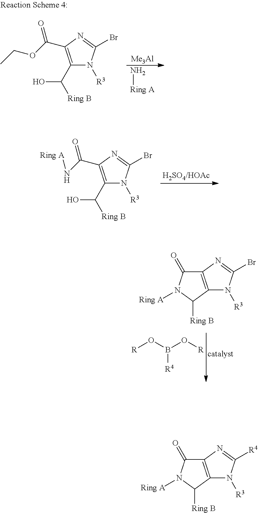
N[Ring A].[Me3Al].C1(C(O)[Ring B])=C(C(=O)OCC)N=C(Br)N1[R3].C1(C(O)[Ring B])=C(C(=O)N[Ring A])N=C(Br)N1[R3].[R]OB(O[R])[R4].C12=C(N=C(Br)N1[R3])C(=O)N([Ring A])C2[Ring B].C12=C(N=C([R4])N1[R3])C(=O)N([Ring A])C2[Ring B]
